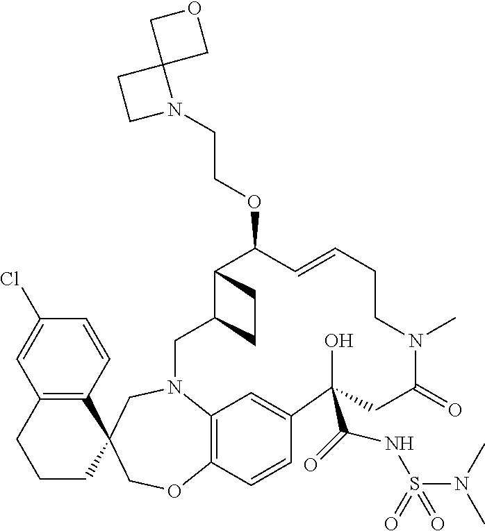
N1(CCOC2C3C(CN4C5=C(C=CC(=C5)C(O)(C(=O)NS(N(C)C)(=O)=O)CC(=O)N(C)CCC=C2)OCC2(C5=C(C=C(Cl)C=C5)CCC2)C4)CC3)C2(CC1)COC2
